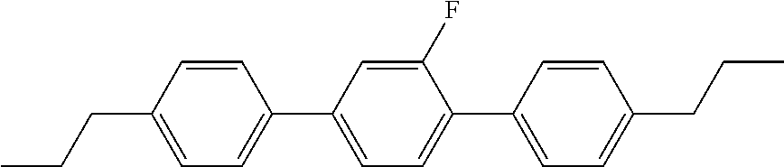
C1=C(C2=CC=C(CCC)C=C2)C=C(F)C(C2=CC=C(CCC)C=C2)=C1
